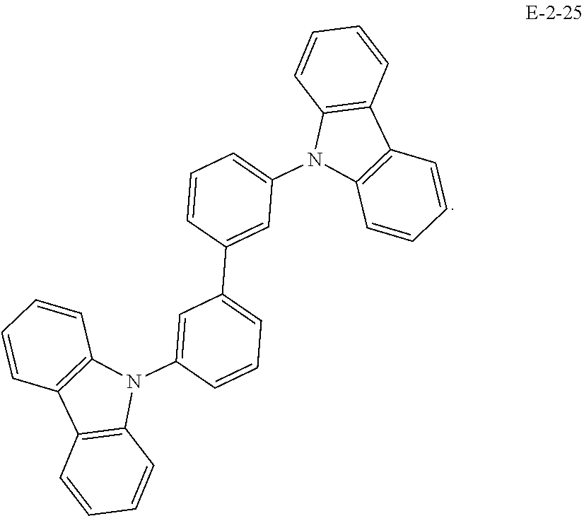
C1(C2=CC=CC(N3C4=C(C5=C3C=CC=C5)C=CC=C4)=C2)=CC(N2C3=C(C4=C2C=CC=C4)C=CC=C3)=CC=C1
